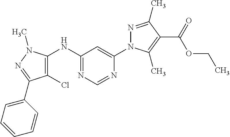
C1(Cl)=C(NC2=NC=NC(N3N=C(C)C(C(=O)OCC)=C3C)=C2)N(C)N=C1C1=CC=CC=C1
